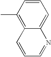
C1(C)=C2C(=CC=C1)N=CC=C2
